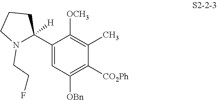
C1(C2([H])N(CCF)CCC2)=CC([OBn])=C([CO2Ph])C(C)=C1[OCH3]
